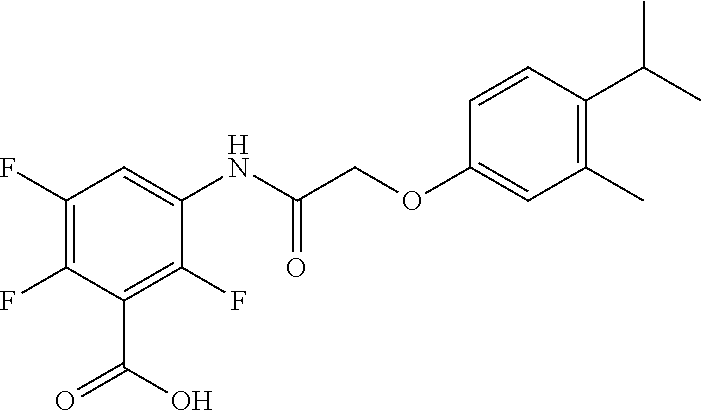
C1(F)=C(F)C(C(=O)O)=C(F)C(NC(COC2=CC(C)=C(C(C)C)C=C2)=O)=C1
